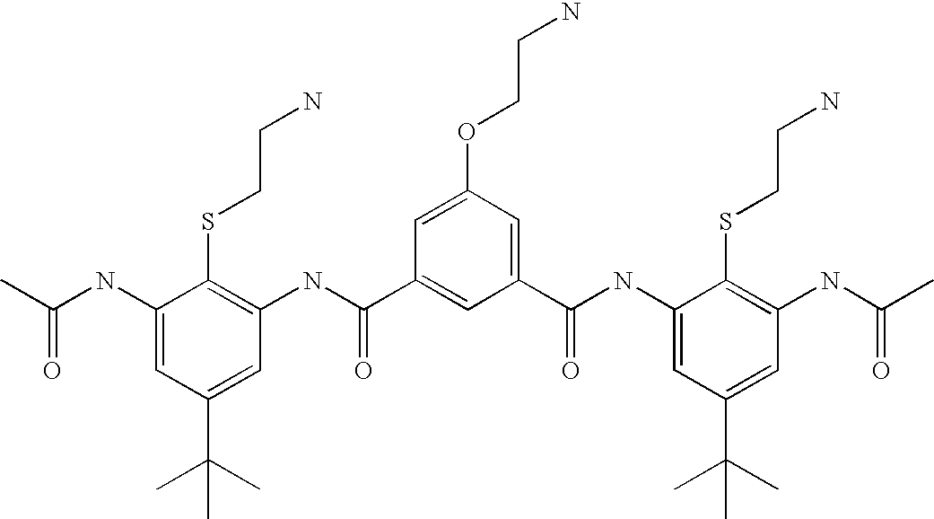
C1(NC(=O)C)=CC(C(C)(C)C)=CC(NC(C2=CC(C(=O)NC3=CC(C(C)(C)C)=CC(NC(=O)C)=C3SCCN)=CC(OCCN)=C2)=O)=C1SCCN
